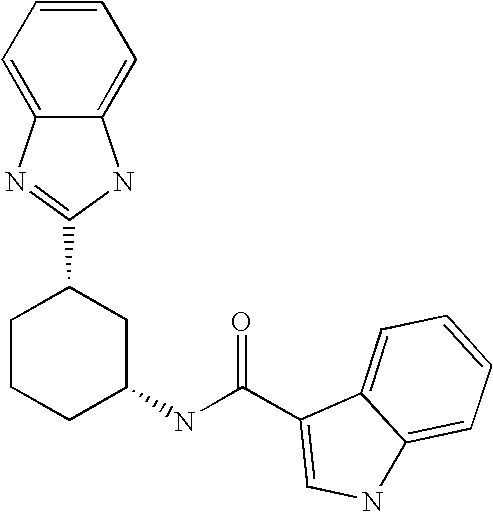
C1CCC(NC(=O)C2=CNC3=CC=CC=C23)CC1C1=NC2=CC=CC=C2N1
